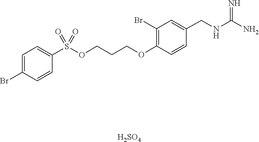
O=S(=O)(C1=CC=C(Br)C=C1)OCCCOC1=C(Br)C=C(CNC(=N)N)C=C1.[H2SO4]
